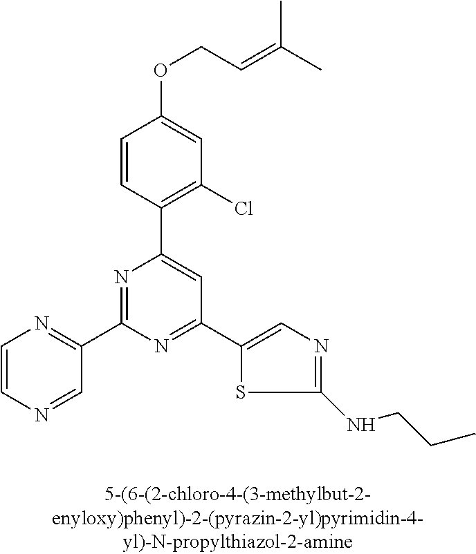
C1=CC(C2=CC(C3=CN=C(NCCC)S3)=NC(C3=NC=CN=C3)=N2)=C(Cl)C=C1OCC=C(C)C
